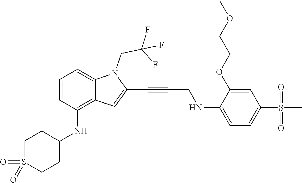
C1=C(NCC#CC2=CC3=C(NC4CCS(=O)(=O)CC4)C=CC=C3N2CC(F)(F)F)C(OCCOC)=CC(S(C)(=O)=O)=C1
